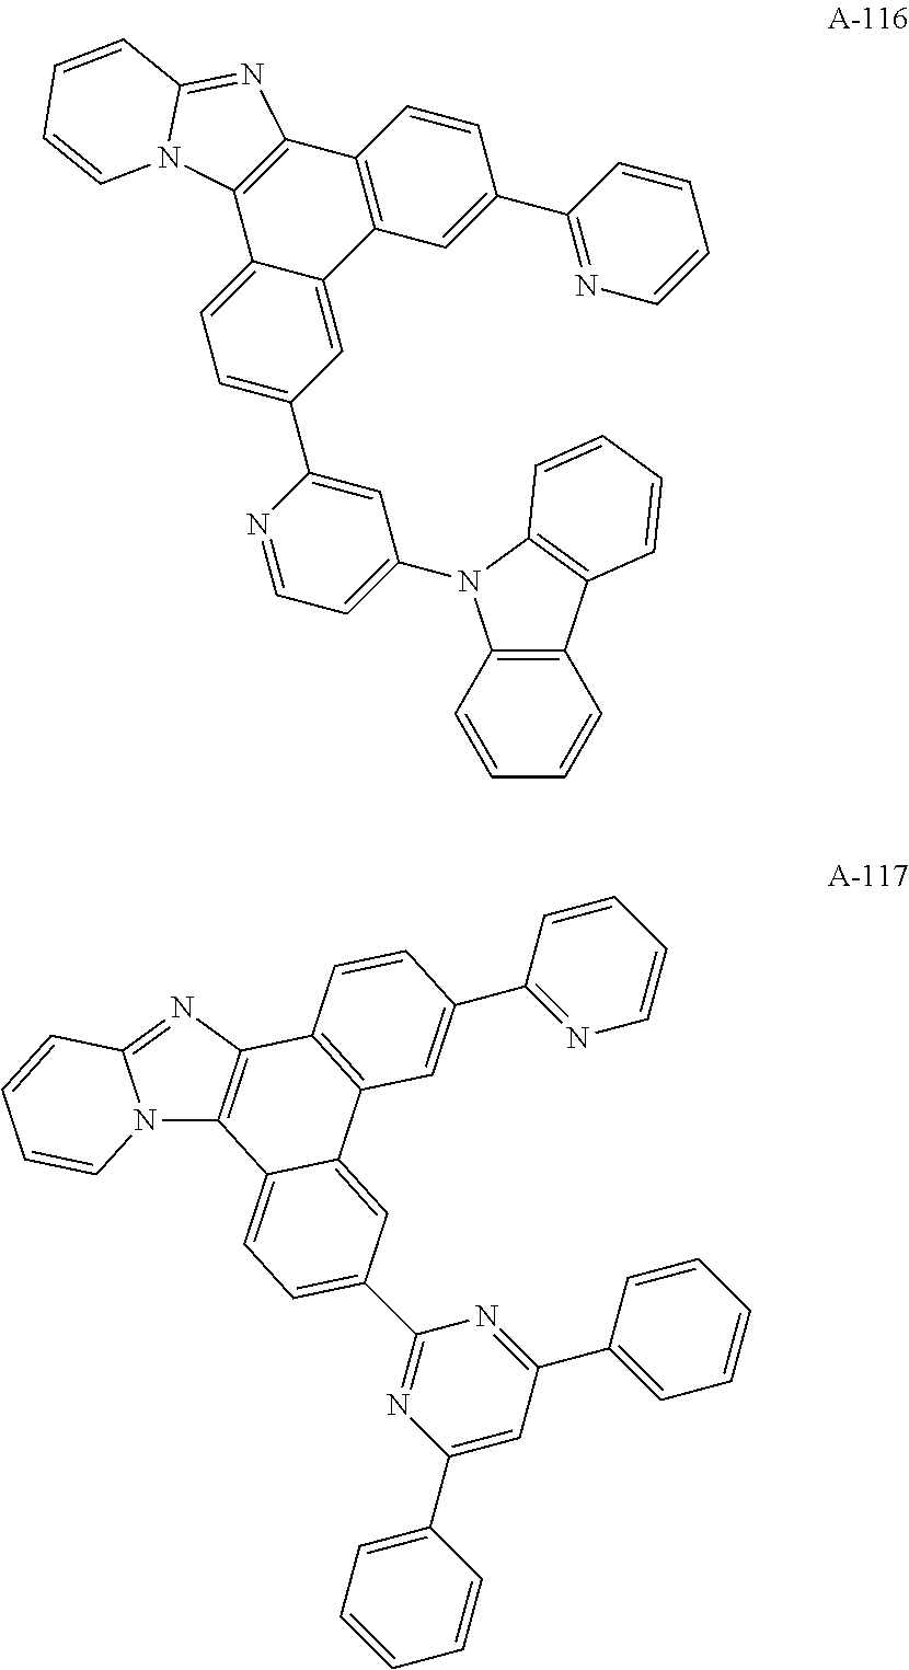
N12C3=C(N=C1C=CC=C2)C1=C(C2=CC(C4=NC(C5=CC=CC=C5)=CC(C5=CC=CC=C5)=N4)=CC=C32)C=C(C2=NC=CC=C2)C=C1.C1(C2=CC=C3C(=C2)C2=C(C4=C3N3C(=N4)C=CC=C3)C=CC(C3=NC=CC=C3)=C2)=CC(N2C3=C(C=CC=C3)C3=C2C=CC=C3)=CC=N1
